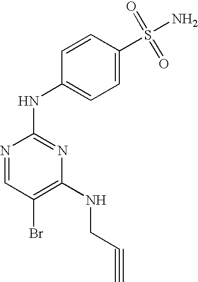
N1=CC(Br)=C(NCC#C)N=C1NC1=CC=C(S(=O)(=O)N)C=C1
